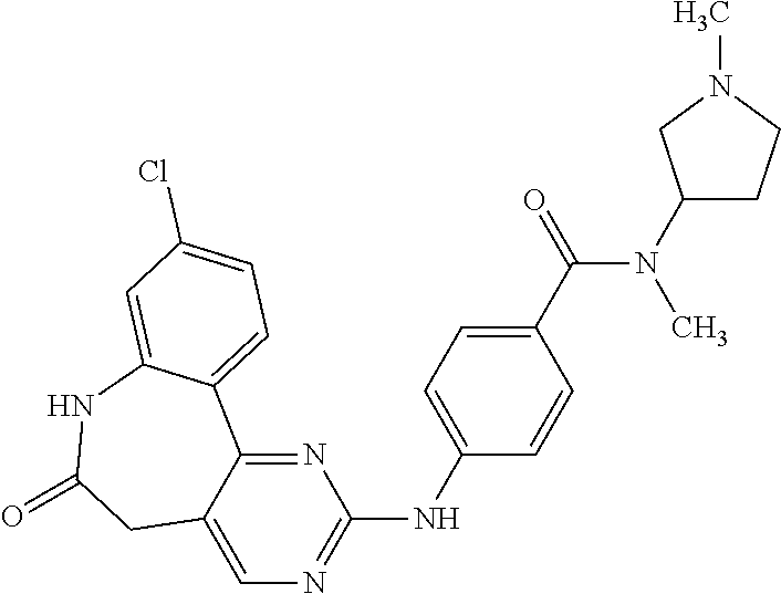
C12=CN=C(NC3=CC=C(C(=O)N(C)C4CCN(C)C4)C=C3)N=C1C1=CC=C(Cl)C=C1NC(=O)C2
